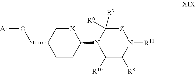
[X]1CC(CO[Ar])CCC1N1C([R10])C([R9])N([R11])[Z]C1([R7])[R6]
